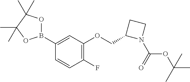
C1(B2OC(C)(C)C(C)(C)O2)=CC(OCC2N(C(OC(C)(C)C)=O)CC2)=C(F)C=C1
